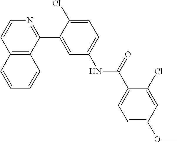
C12=C(C(C3=CC(NC(C4=CC=C(OC)C=C4Cl)=O)=CC=C3Cl)=NC=C1)C=CC=C2
